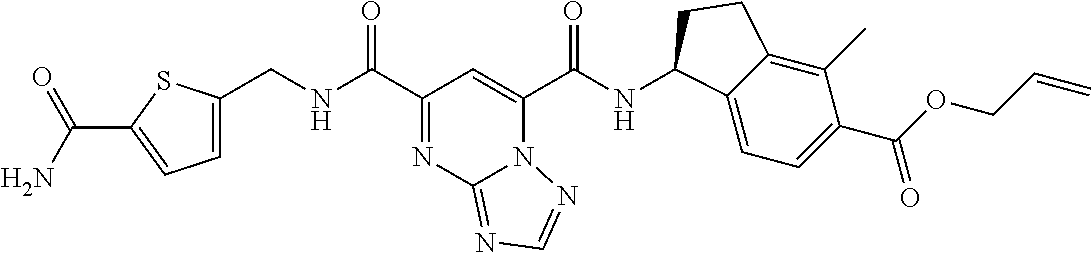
N12C(C(NC3C4=CC=C(C(OCC=C)=O)C(C)=C4CC3)=O)=CC(C(NCC3=CC=C(C(N)=O)S3)=O)=NC1=NC=N2
